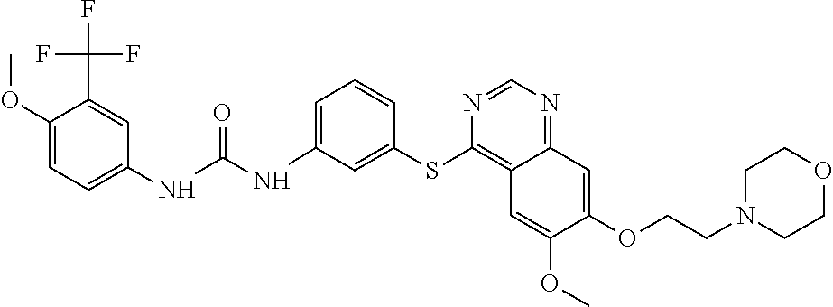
C1(OC)=CC=C(NC(NC2=CC=CC(SC3=C4C(=NC=N3)C=C(OCCN3CCOCC3)C(OC)=C4)=C2)=O)C=C1C(F)(F)F
